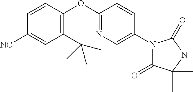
C1(OC2=C(C(C)(C)C)C=C([NC])C=C2)=NC=C(N2C(=O)C(C)(C)NC2=O)C=C1
